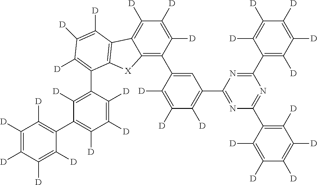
C1(C2=CC(C3=NC(C4=C([D])C([D])=C([D])C([D])=C4[D])=NC(C4=C([D])C([D])=C([D])C([D])=C4[D])=N3)=C([D])C([D])=C2[D])=C2C(=C([D])C([D])=C1[D])C1=C([X]2)C(C2=C([D])C(C3=C([D])C([D])=C([D])C([D])=C3[D])=C([D])C([D])=C2[D])=C([D])C([D])=C1[D]
